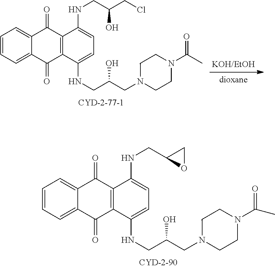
C1=CC=C2C(=C1)C(=O)C1=C(C2=O)C(NCC(CN2CCN(C(C)=O)CC2)O)=CC=C1NCC1OC1.C1=CC=C2C(=C1)C(=O)C1=C(C2=O)C(NCC(CN2CCN(C(C)=O)CC2)O)=CC=C1NCC(CCl)O
